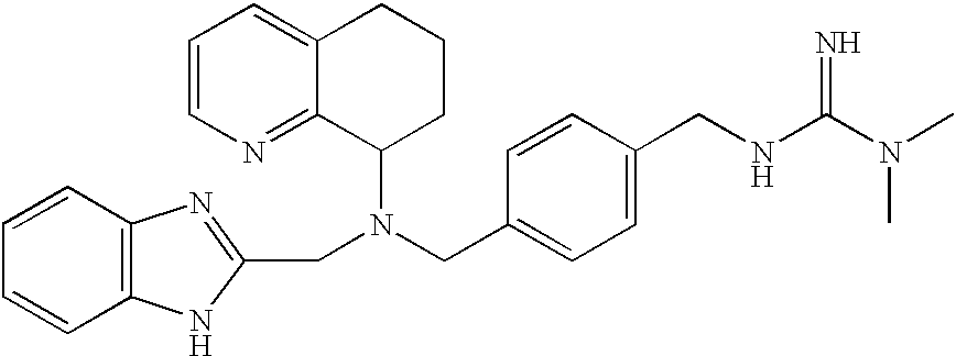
C1=CN=C2C(=C1)CCCC2N(CC1=NC2=C(N1)C=CC=C2)CC1=CC=C(CNC(N(C)C)=N)C=C1
